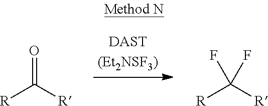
[R]C([R])=O.[R]C([R])(F)F
